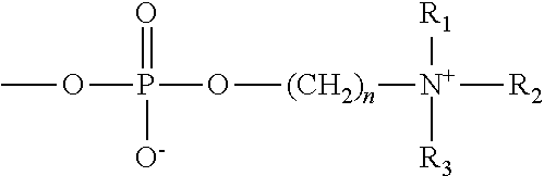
O(P(O[(CH2)n][N+]([R1])([R2])[R3])(=O)[O-])C
